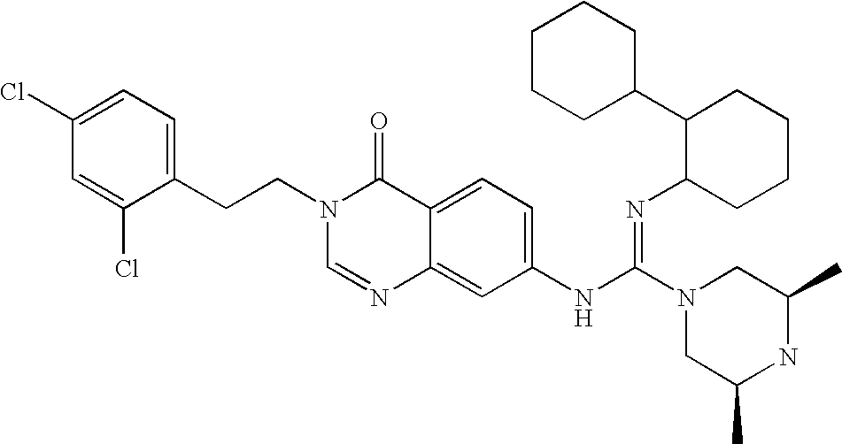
C1(Cl)=CC=C(CCN2C=NC3=CC(NC(N4CC(C)NC(C)C4)=NC4CCCCC4C4CCCCC4)=CC=C3C2=O)C(Cl)=C1
